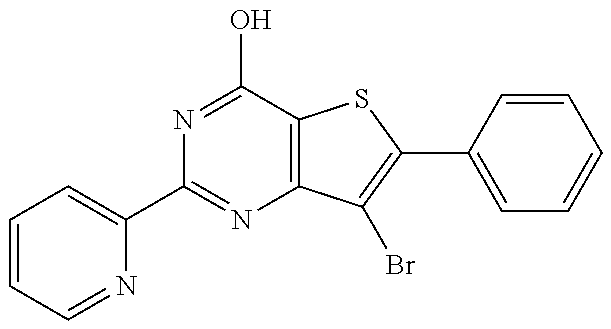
C1=CC=NC(C2=NC3=C(C(O)=N2)SC(C2=CC=CC=C2)=C3Br)=C1
